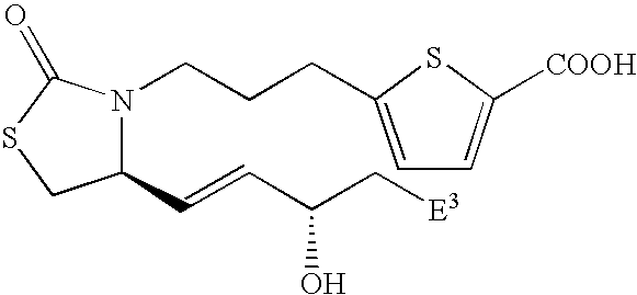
N1(CCCC2=CC=C([COOH])S2)C(C=CC(C[E3])O)CSC1=O
